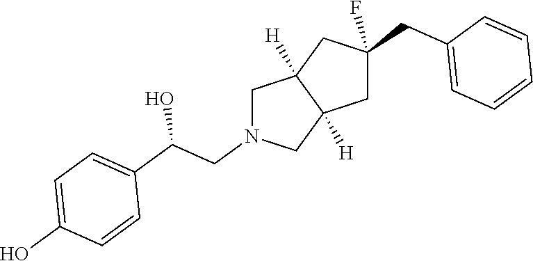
C1N(CC(C2=CC=C(O)C=C2)O)CC2([H])C1([H])CC(CC1=CC=CC=C1)(F)C2
